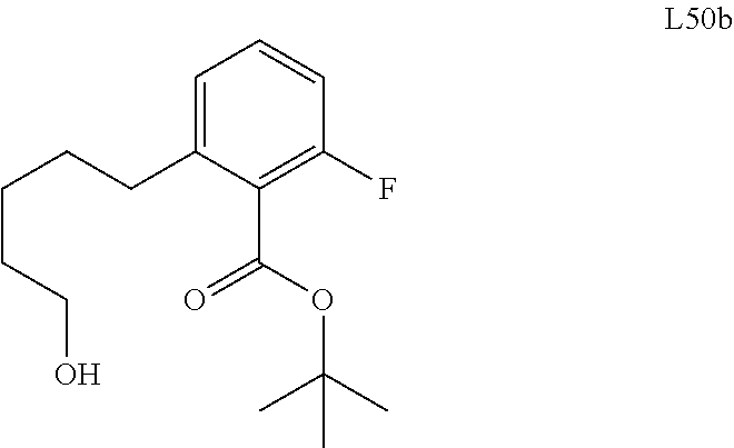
C1=C(CCCCCO)C(C(OC(C)(C)C)=O)=C(F)C=C1
